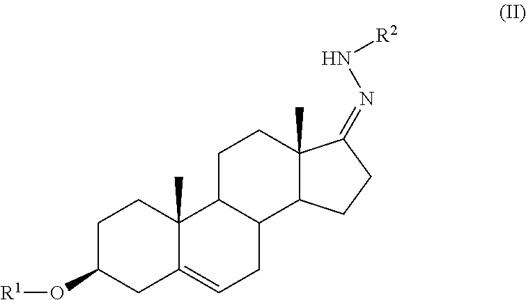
C1C(O[R1])CC2=CCC3C(C2(C)C1)CCC1(C)C3CCC1=NN[R2]
